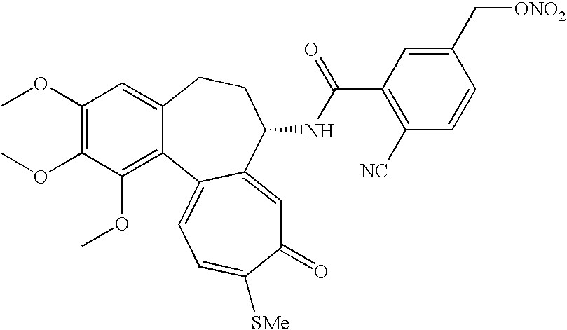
C1(OC)=C(OC)C(OC)=C2C(=C1)CCC(NC(C1=C([NC])C=CC(C[ONO2])=C1)=O)C1=CC(=O)C([SMe])=CC=C21
